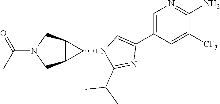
C1=C(C2=CN(C3C4C3CN(C(C)=O)C4)C(C(C)C)=N2)C=C([CF3])C(N)=N1
